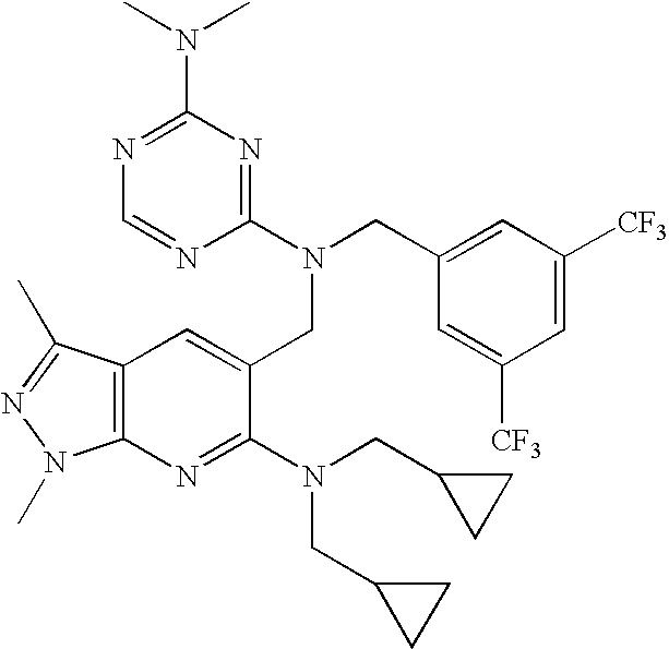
C12=C(N=C(N(CC3CC3)CC3CC3)C(CN(C3=NC(N(C)C)=NC=N3)CC3=CC([CF3])=CC([CF3])=C3)=C1)N(C)N=C2C
